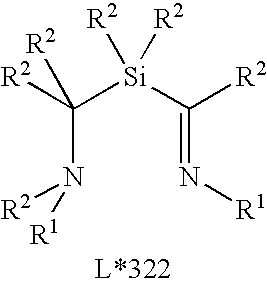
C(N([R2])[R1])([Si](C(=N[R1])[R2])([R2])[R2])([R2])[R2]
